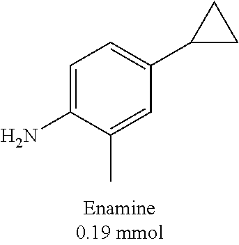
C1=C(N)C(C)=CC(C2CC2)=C1
